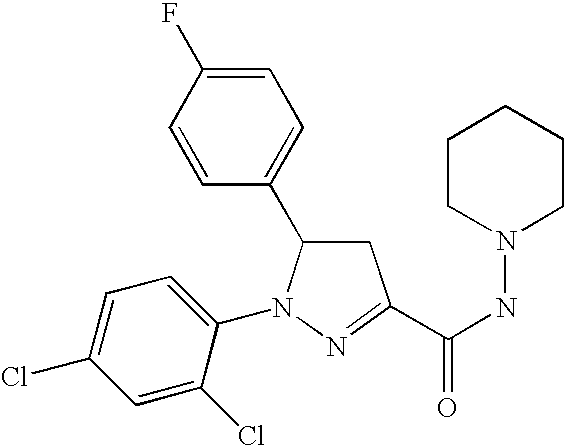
C1=C(F)C=CC(C2CC(C(NN3CCCCC3)=O)=NN2C2=CC=C(Cl)C=C2Cl)=C1
